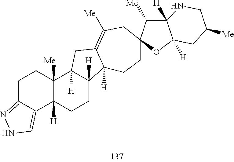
C1C2=NNC=C2C2([H])C([Me])(C1)C1([H])C([H])(CC2)C2([H])C(=C([Me])CC3(CC2)C([Me])C2([H])C([H])(O3)CC([Me])CN2)C1
